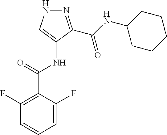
C1=C(F)C(C(NC2=CNN=C2C(NC2CCCCC2)=O)=O)=C(F)C=C1
